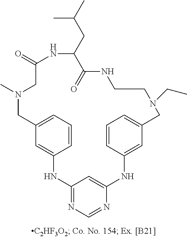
C12=NC=NC(=C1)NC1=CC(=CC=C1)CN(CC)CCNC(=O)C(CC(C)C)NC(=O)CN(C)CC1=CC=CC(=C1)N2
